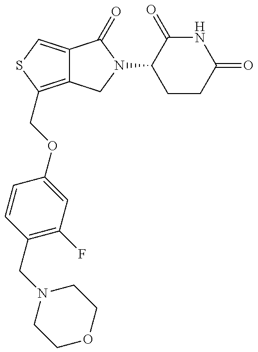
C12=C(COC3=CC(F)=C(CN4CCOCC4)C=C3)SC=C1C(=O)N(C1CCC(=O)NC1=O)C2
